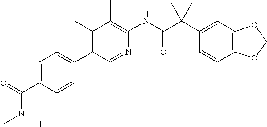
C1(C)=C(C2=CC=C(C(NC)=O)C=C2)C=NC(NC(C2(C3=CC4=C(C=C3)OCO4)CC2)=O)=C1C.[H]
